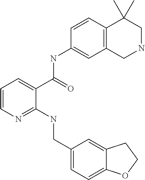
C1=CN=C(NCC2=CC=C3C(=C2)CCO3)C(C(NC2=CC3=C(C=C2)C(C)(C)CNC3)=O)=C1
